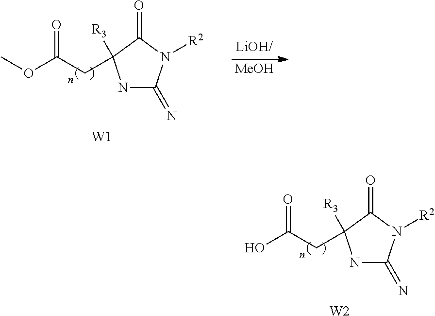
N1C(=N)N([R2])C(=O)C1(CC(O)=O)[R3].[W2].N1C(=N)N([R2])C(=O)C1(CC(OC)=O)[R3].[W1].[MeOH]
